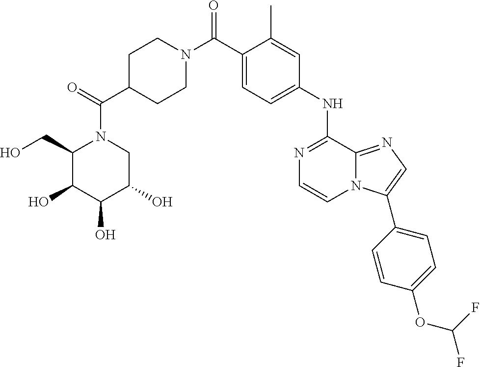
N1=C(NC2=CC=C(C(N3CCC(C(=O)N4C(CO)C(O)C(O)C(O)C4)CC3)=O)C(C)=C2)C2=NC=C(C3=CC=C(OC(F)F)C=C3)N2C=C1
